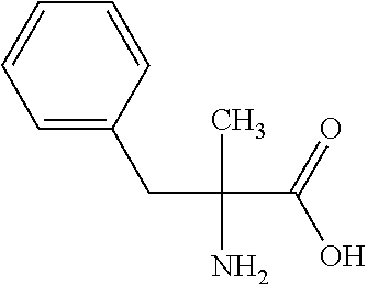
C1=CC(CC(C)(N)C(=O)O)=CC=C1
